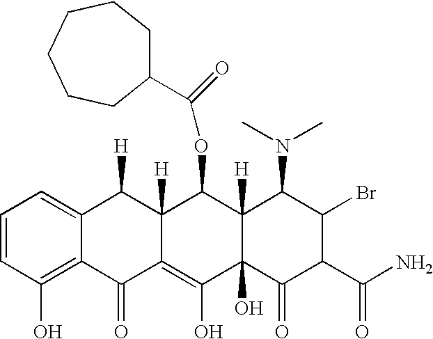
C1=CC(O)=C2C(=C1)C([H])C1([H])C(=C(O)C3(O)C([H])(C1OC(C1CCCCCC1)=O)C(N(C)C)C(Br)C(C(N)=O)C3=O)C2=O
